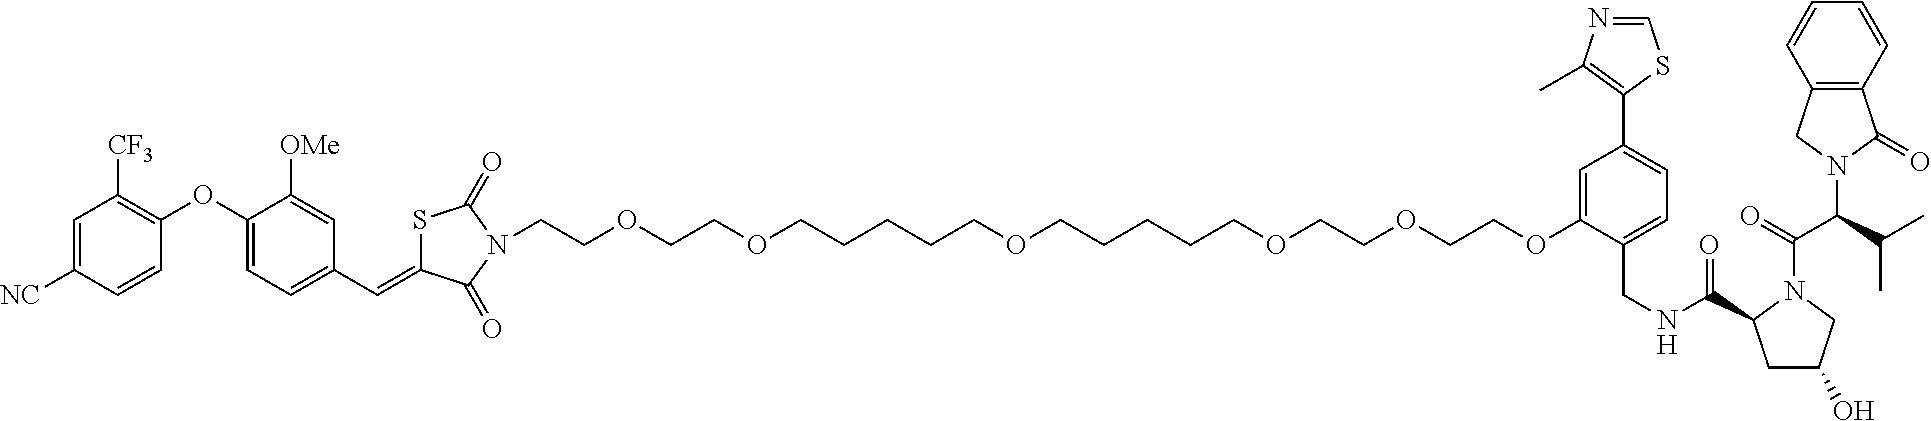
C1=C(OCCOCCOCCCCCOCCCCCOCCOCCN2C(=O)C(=CC3=CC=C(OC4=C([CF3])C=C([NC])C=C4)C([OMe])=C3)SC2=O)C(CNC(=O)C2CC(O)CN2C(=O)C(C(C)C)N2C(=O)C3=C(C2)C=CC=C3)=CC=C1C1=C(C)N=CS1
